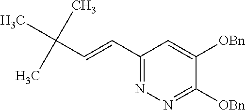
C(=CC1=NN=C([OBn])C([OBn])=C1)C(C)(C)C
